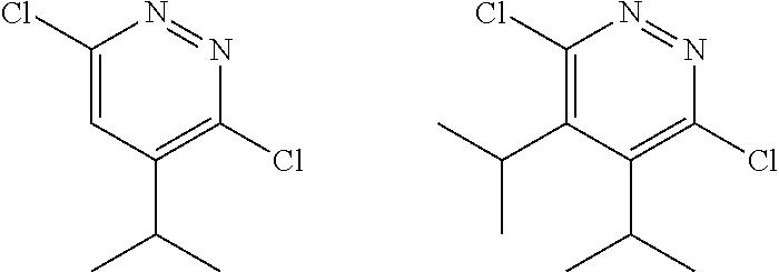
C1(Cl)=CC(C(C)C)=C(Cl)N=N1.C1(Cl)=C(C(C)C)C(C(C)C)=C(Cl)N=N1
